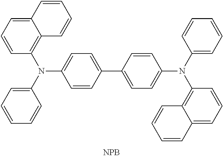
C12=C(N(C3=CC=CC=C3)C3=CC=C(C4=CC=C(N(C5=CC=CC=C5)C5=C6C(=CC=C5)C=CC=C6)C=C4)C=C3)C=CC=C1C=CC=C2.[NPB]
